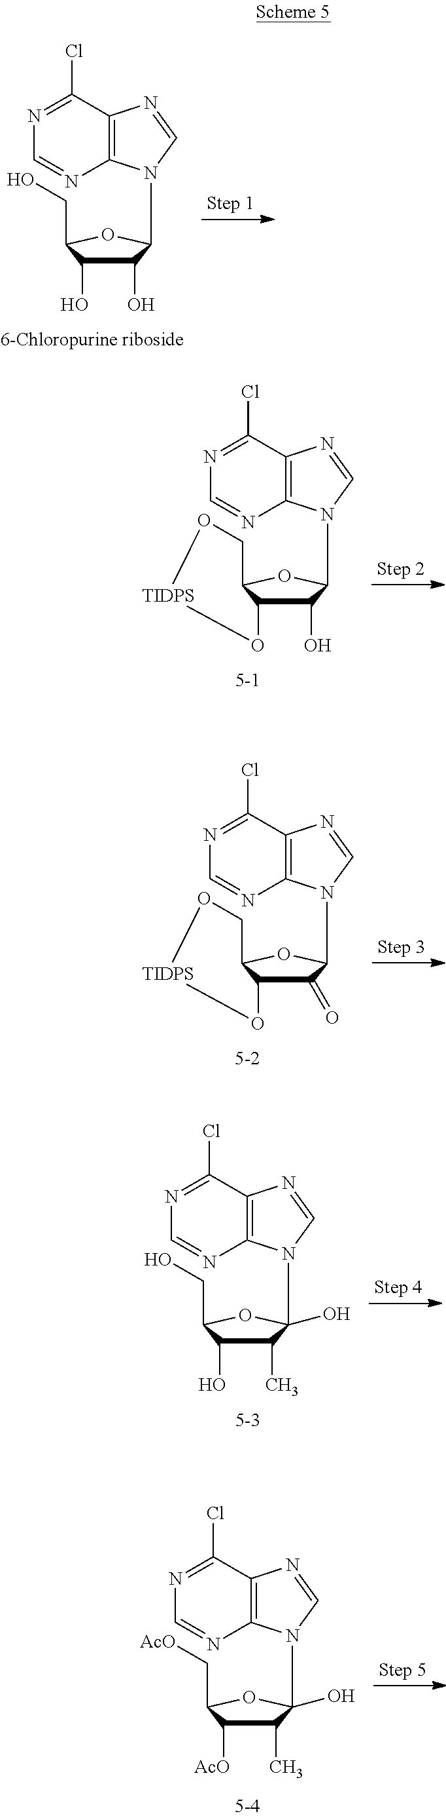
C1(O)C(O)C(CO)OC1N1C2=C(C(Cl)=NC=N2)N=C1.C1(O)C2C(OC1N1C3=C(C(Cl)=NC=N3)N=C1)CO[TIDPS]O2.C1(=O)C2C(OC1N1C3=C(C(Cl)=NC=N3)N=C1)CO[TIDPS]O2.C1(C)C(O)C(CO)OC1(N1C2=C(C(Cl)=NC=N2)N=C1)O.C1(C)C([AcO])C(C[AcO])OC1(N1C2=C(C(Cl)=NC=N2)N=C1)O
